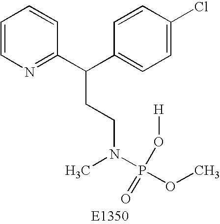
C1=CN=C(C(C2=CC=C(Cl)C=C2)CCN(P(OC)(=O)O[H])C)C=C1
